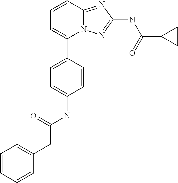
C1=CC2=NC(NC(=O)C3CC3)=NN2C(C2=CC=C(NC(=O)CC3=CC=CC=C3)C=C2)=C1
